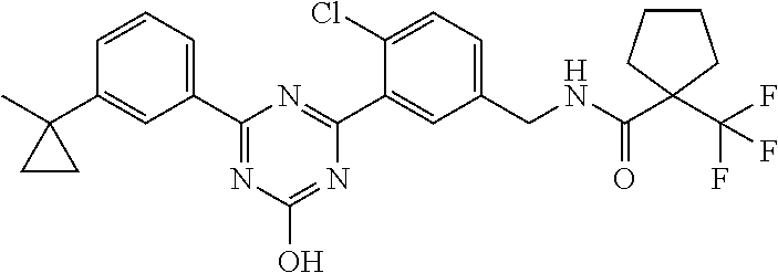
C1(CNC(C2(C(F)(F)F)CCCC2)=O)=CC=C(Cl)C(C2=NC(C3=CC=CC(C4(C)CC4)=C3)=NC(O)=N2)=C1
